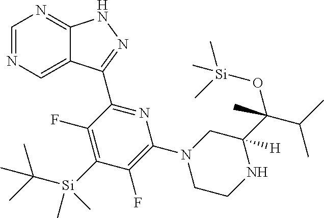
C1=NC=C2C(=N1)NN=C2C1=NC(N2CCNC(C(O[Si](C)(C)C)(C(C)C)C)([H])C2)=C(F)C([Si](C(C)(C)C)(C)C)=C1F
